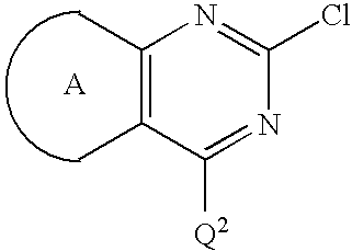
C1(C)=C(C)C([Q2])=NC(Cl)=N1
